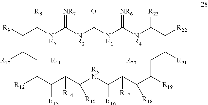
C1([R9])C([R8])[NR5]C(=[NR7])[NR2]C(=O)[NR1]C(=[NR6])[NR4]C([R23])C([R22])C([R21])C([R20])C([R19])C([R18])C([R17])C([R16])[R3N]C([R15])C([R14])C([R13])C([R12])C([R11])C1[R10]
